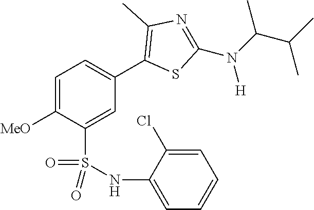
C1=C([MeO])C(S(NC2=CC=CC=C2Cl)(=O)=O)=CC(C2=C(C)N=C(N(C(C(C)C)C)[H])S2)=C1
